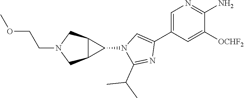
C1=C(C2=CN(C3C4C3CN(CCOC)C4)C(C(C)C)=N2)C=C([OCHF2])C(N)=N1
